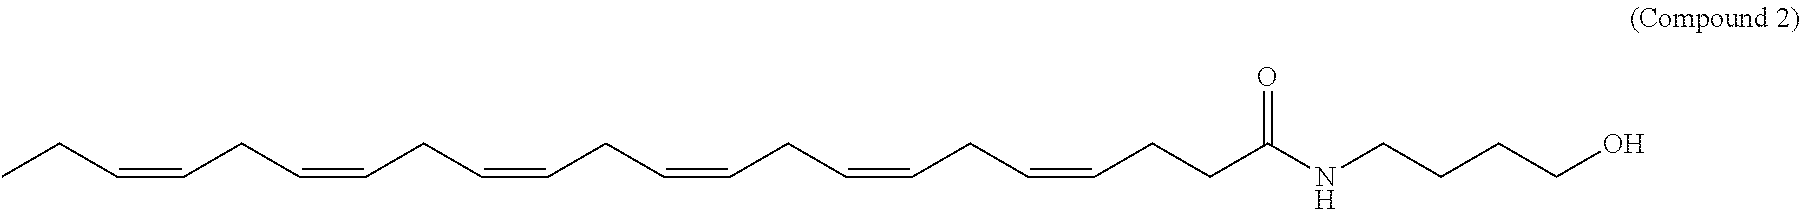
CCC=CCC=CCC=CCC=CCC=CCC=CCCC(NCCCCO)=O
